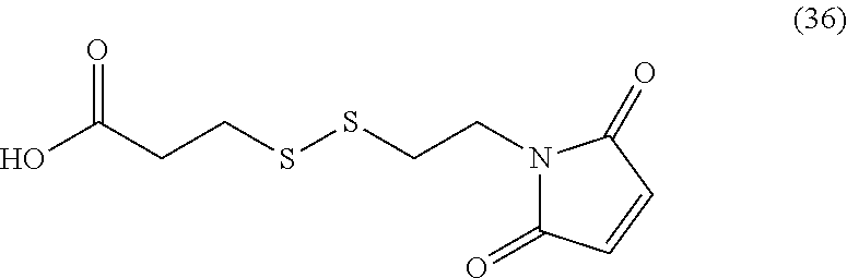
N1(CCSSCCC(O)=O)C(=O)C=CC1=O
